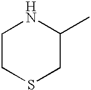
C1CSCC(C)N1
